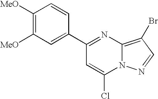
C1(C2=CC([MeO])=C([MeO])C=C2)=NC2=C(Br)C=NN2C(Cl)=C1
